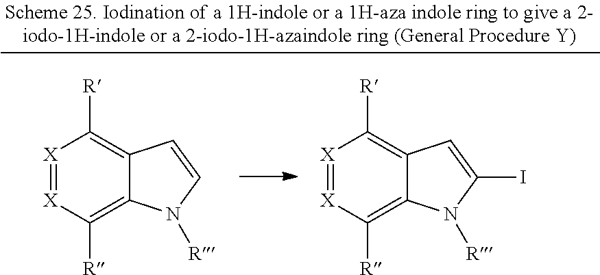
[X]1=[X]C([R])=C2C(=C1[R])C=CN2[R].[X]1=[X]C([R])=C2C(=C1[R])C=C(I)N2[R]
